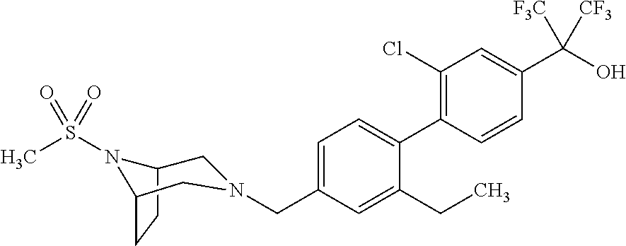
C1(Cl)=C(C2=CC=C(CN3CC4CCC(N4S(C)(=O)=O)C3)C=C2CC)C=CC(C(O)([F3C])[CF3])=C1
